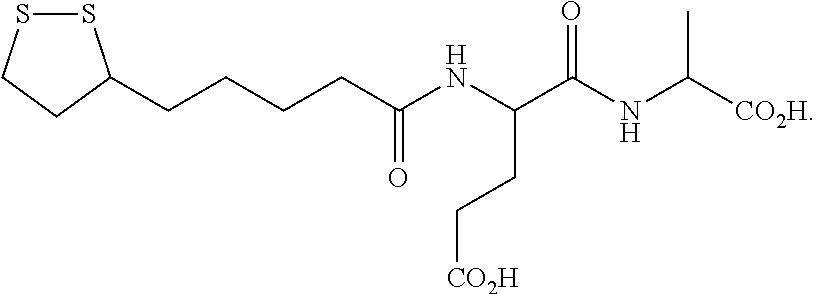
S1SCCC1CCCCC(NC(C(NC([CO2H])C)=O)CC[CO2H])=O
